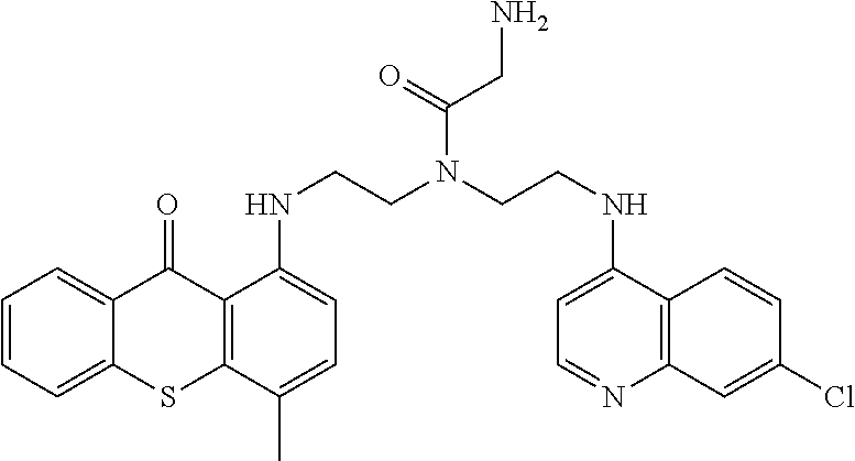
C1=CC=C2C(=C1)C(=O)C1=C(S2)C(C)=CC=C1NCCN(CCNC1=CC=NC2=C1C=CC(Cl)=C2)C(=O)CN
